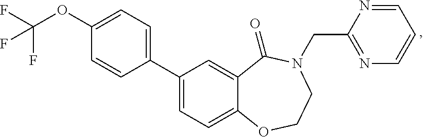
C1(OC(F)(F)F)=CC=C(C2=CC=C3C(=C2)C(=O)N(CC2=NC=CC=N2)CCO3)C=C1
